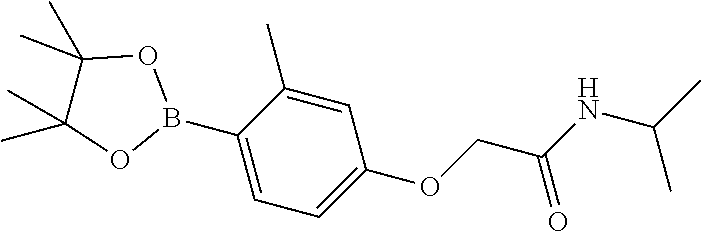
O(CC(NC(C)C)=O)C1=CC=C(B2OC(C)(C)C(C)(C)O2)C(C)=C1
